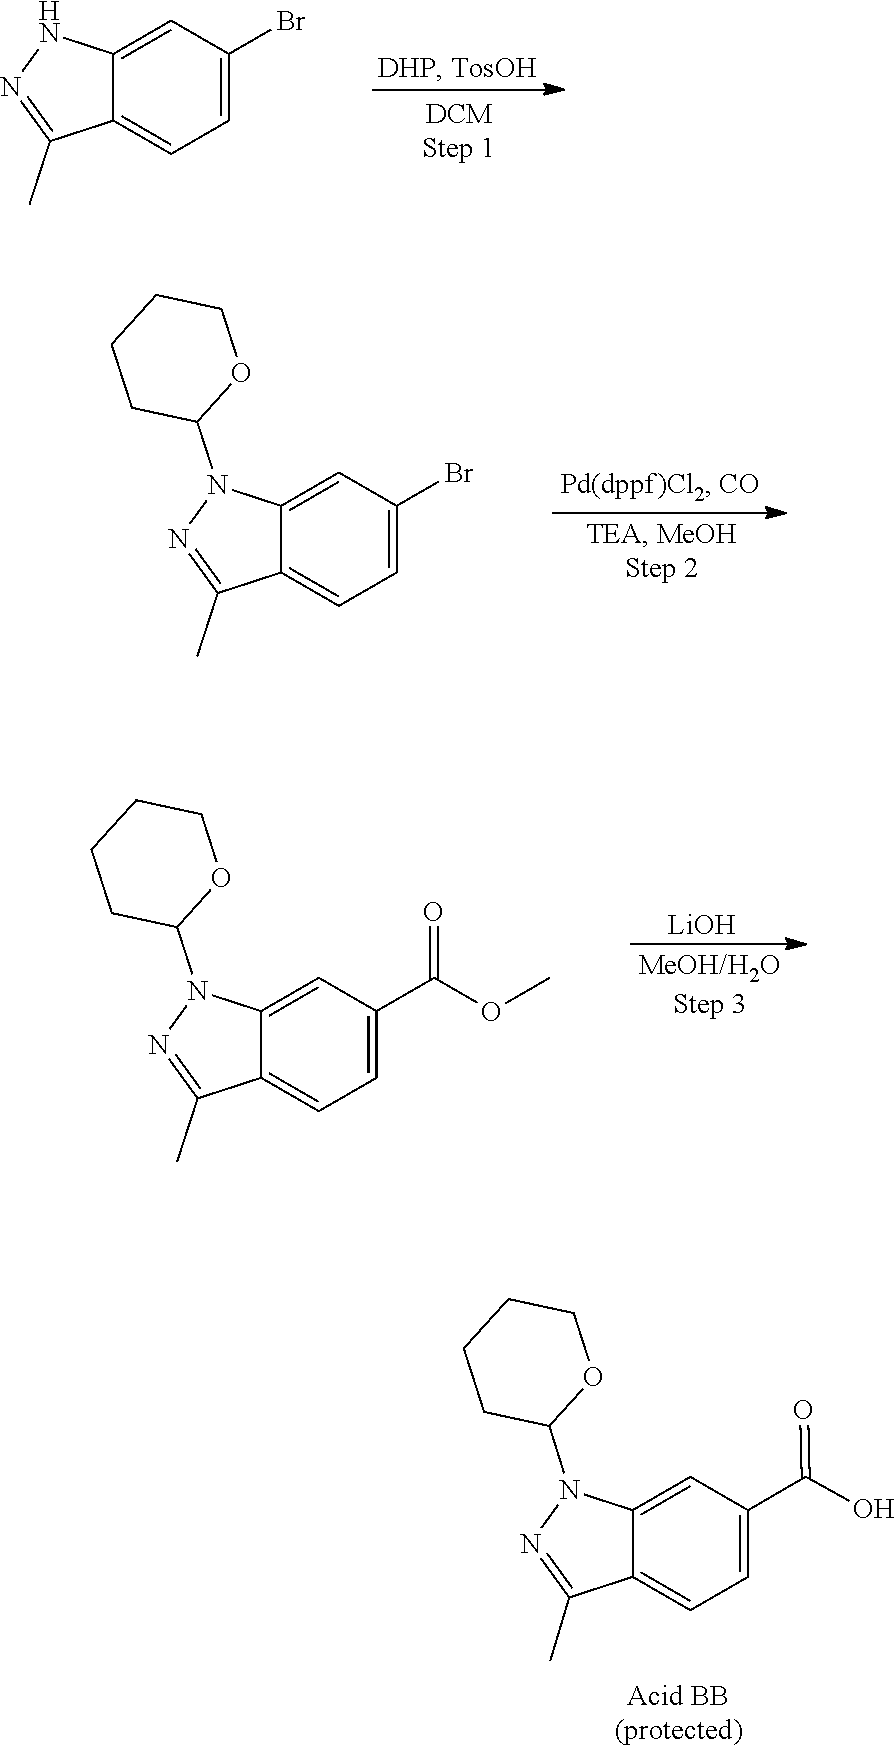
N1N=C(C)C2=CC=C(Br)C=C12.N1=C(C)C2=CC=C(Br)C=C2N1C1CCCCO1.N1=C(C)C2=CC=C(C(=O)OC)C=C2N1C1CCCCO1.[LiOH].N1=C(C)C2=CC=C(C(=O)O)C=C2N1C1CCCCO1
